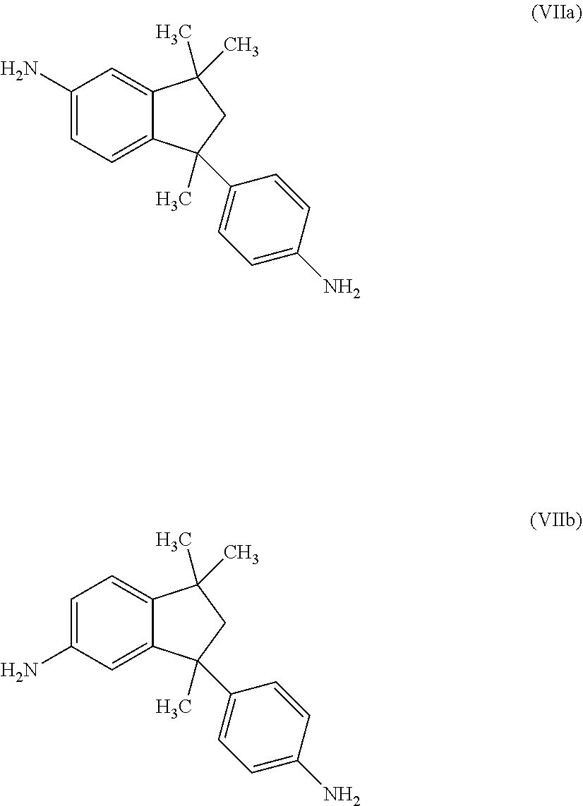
C12=CC=C(N)C=C1C(C)(C)CC2(C1=CC=C(N)C=C1)C.C12=CC(N)=CC=C1C(C)(C)CC2(C1=CC=C(N)C=C1)C
